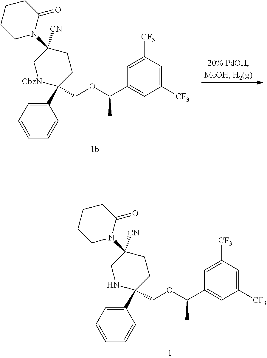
C1(C2(COC(C3=CC([CF3])=CC([CF3])=C3)C)CCC([CN])(N3C(=O)CCCC3)CN2)=CC=CC=C1.C1(C2(COC(C3=CC([CF3])=CC([CF3])=C3)C)CCC([CN])(N3C(=O)CCCC3)C[CbzN]2)=CC=CC=C1
